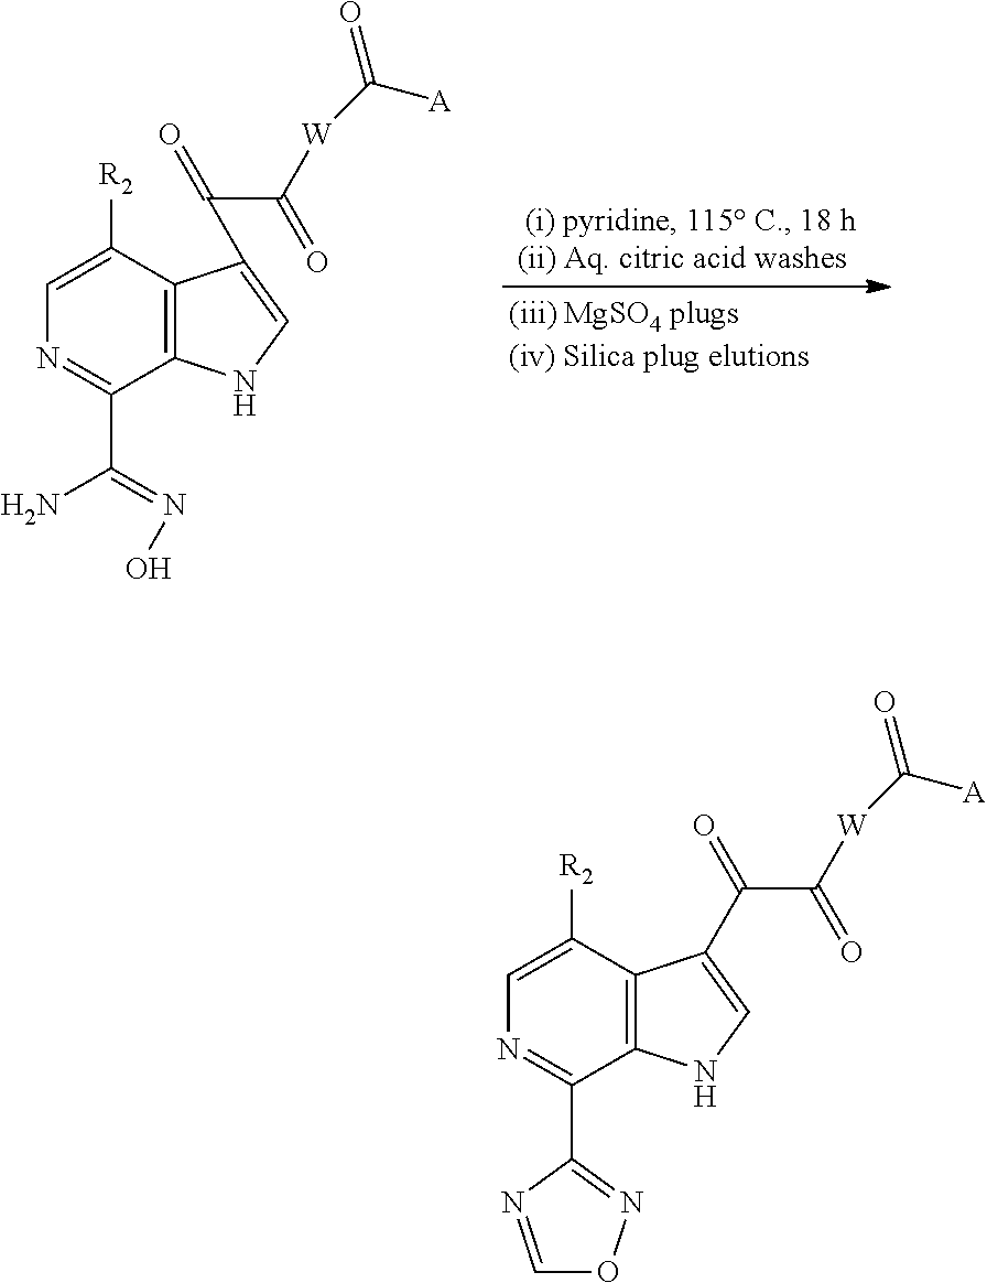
C1=C([R2])C2=C(C(C(=NO)N)=N1)NC=C2C(C([W]C(=O)[A])=O)=O.C1=C([R2])C2=C(C(C3=NOC=N3)=N1)NC=C2C(=O)C([W]C(=O)[A])=O
